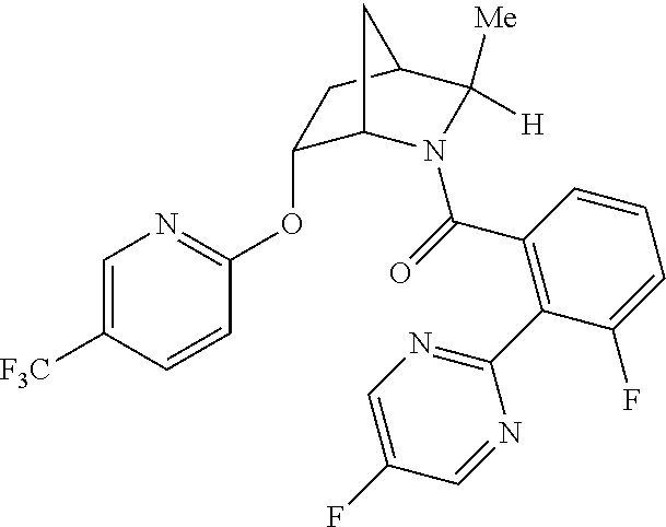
C1(OC2=NC=C([F3C])C=C2)C2N(C(=O)C3=C(C4=NC=C(F)C=N4)C(F)=CC=C3)C([Me])([H])C(C1)C2
